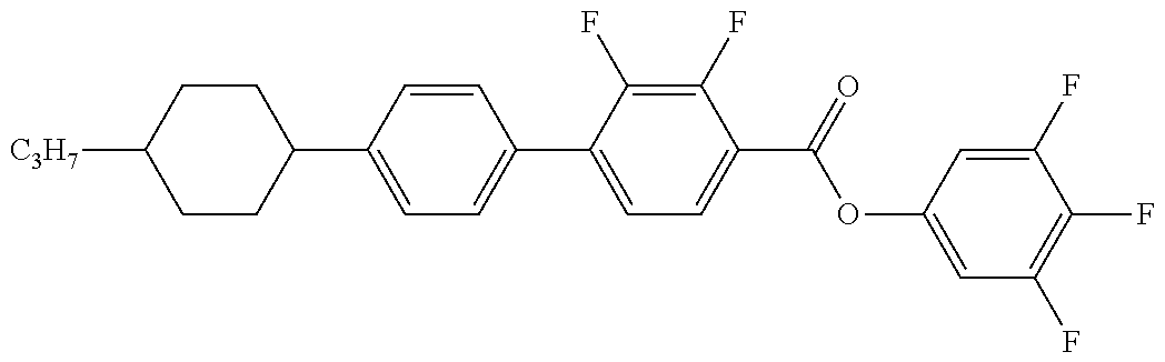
C1(C2=CC=C(C3=CC=C(C(OC4=CC(F)=C(F)C(F)=C4)=O)C(F)=C3F)C=C2)CCC([C3H7])CC1
